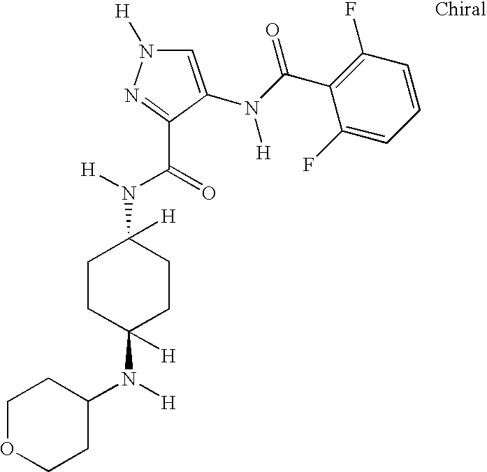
C1(N(C2([H])CCC(N([H])C(=O)C3=NN([H])C=C3N(C(C3=C(F)C=CC=C3F)=O)[H])([H])CC2)[H])CCOCC1
